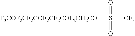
S([CF3])(=O)(=O)[F3COF2CF2COF2CF2COF2CH2CO]
